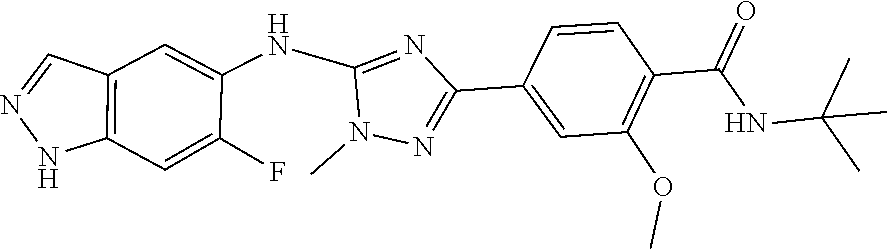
C1(NC2=CC3=C(C=C2F)NN=C3)=NC(C2=CC(OC)=C(C(NC(C)(C)C)=O)C=C2)=NN1C
